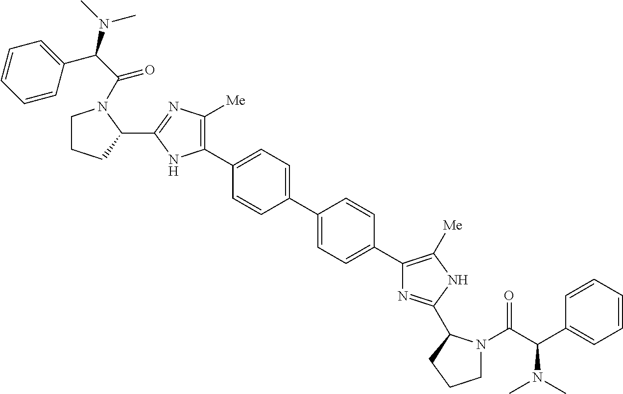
C1(C2=CC=C(C3=CC=C(C4=C([Me])NC(C5N(C(C(C6=CC=CC=C6)N(C)C)=O)CCC5)=N4)C=C3)C=C2)=C([Me])N=C(C2N(C(=O)C(N(C)C)C3=CC=CC=C3)CCC2)N1
